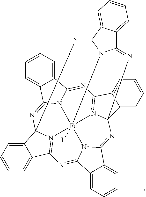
C12=CC=CC=C1C1=N3C24N=C2C5=CC=CC=C5C5=NC6=N7C8(C9=CC=CC=C96)N=C6C9=CC=CC=C9C(=N1)N6[Fe]37([L])(N25)N1C(=N8)C2=CC=CC=C2C1=N4
